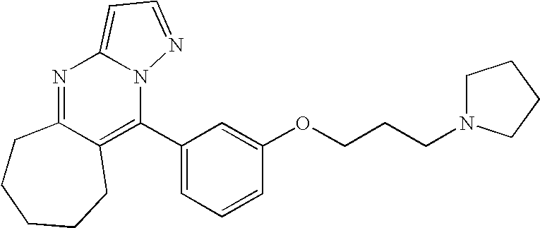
N1=C2C(=C(C3=CC=CC(OCCCN4CCCC4)=C3)N3C1=CC=N3)CCCCC2
